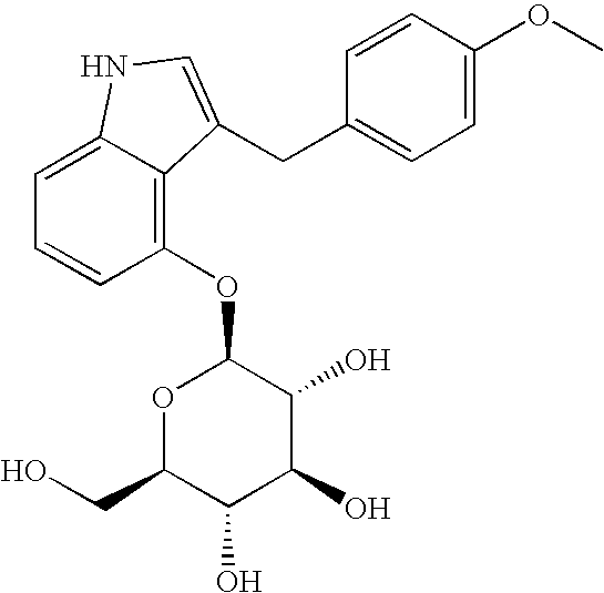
C1=C(OC)C=CC(CC2=CNC3=CC=CC(OC4OC(CO)C(O)C(O)C4O)=C32)=C1
